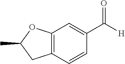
O=C([H])C1=CC2=C(C=C1)CC(C)O2
